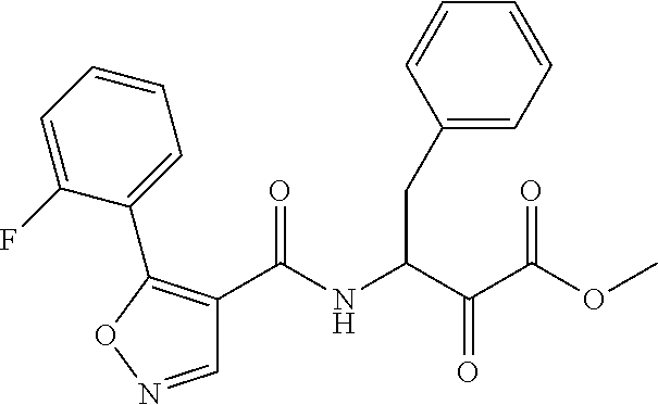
C1(C(NC(C(C(=O)OC)=O)CC2=CC=CC=C2)=O)=C(C2=CC=CC=C2F)ON=C1
